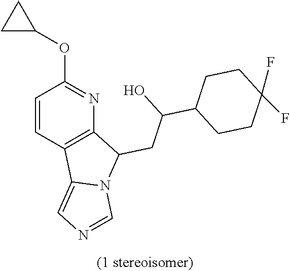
C1=CC2=C(N=C1OC1CC1)C(CC(C1CCC(F)(F)CC1)O)N1C2=CN=C1
